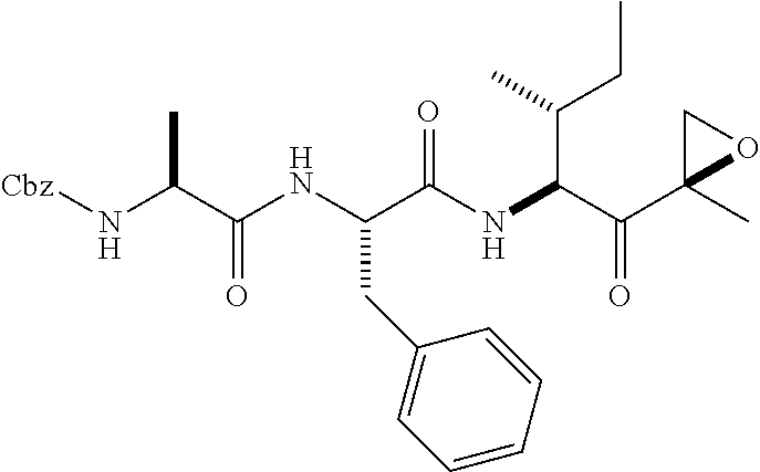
[Cbz]NC(C(NC(C(NC(C(C1(C)OC1)=O)C(C)CC)=O)CC1=CC=CC=C1)=O)C
